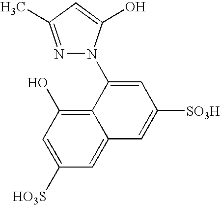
C12=C(O)C=C([HO3S])C=C1C=C([SO3H])C=C2N1N=C(C)C=C1O
